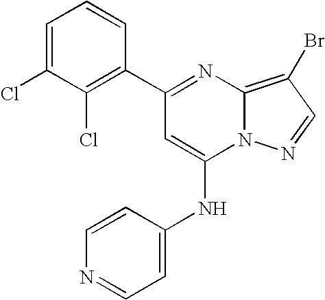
C1(C2=NC3=C(Br)C=NN3C(NC3=CC=NC=C3)=C2)=C(Cl)C(Cl)=CC=C1
